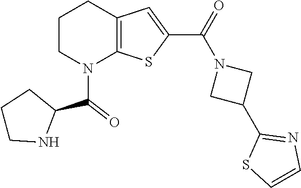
C12=C(C=C(C(=O)N3CC(C4=NC=CS4)C3)S1)CCCN2C(C1CCCN1)=O
